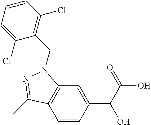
C1=CC(C(C(=O)O)O)=CC2=C1C(C)=NN2CC1=C(Cl)C=CC=C1Cl
